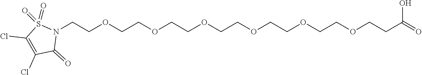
C1(=O)N(CCOCCOCCOCCOCCOCCOCCC(O)=O)S(=O)(=O)C(Cl)=C1Cl
